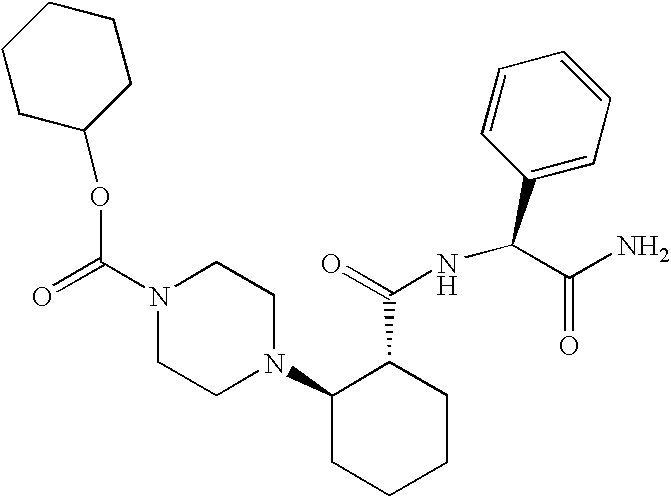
C(N1CCN(C2CCCCC2C(=O)NC(C2=CC=CC=C2)C(N)=O)CC1)(=O)OC1CCCCC1
